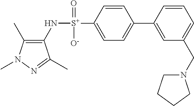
C1(C)=C(N[S+](C2=CC=C(C3=CC(CN4CCCC4)=CC=C3)C=C2)(=O)[O-])C(C)=NN1C
